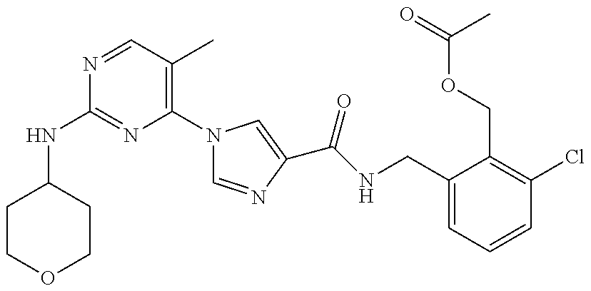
N(C1=NC(N2C=NC(C(NCC3=CC=CC(Cl)=C3COC(=O)C)=O)=C2)=C(C)C=N1)C1CCOCC1
